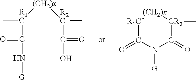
[R1C]([(CH2)x][R2C](C(O)=O)C)(C(N[G])=O)C.[R1C]1C(=O)N([G])C(=O)[CR2](C)[(CH2)x]1
